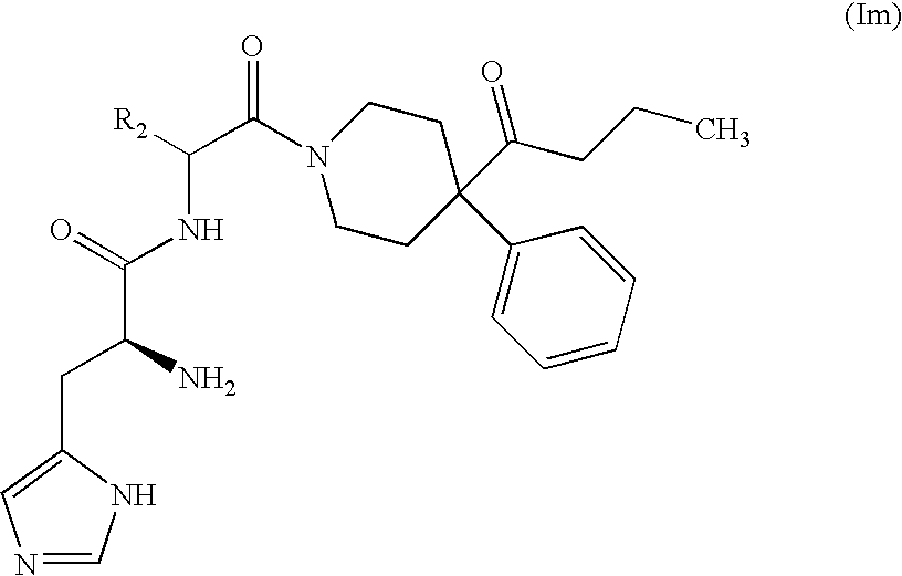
N1(C(C([R2])NC(=O)C(CC2=CN=CN2)N)=O)CCC(C(=O)CCC)(C2=CC=CC=C2)CC1
